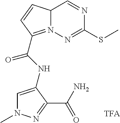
N1(C)C=C(NC(=O)C2=N3C(C=NC(SC)=N3)C=C2)C(C(=O)N)=N1
